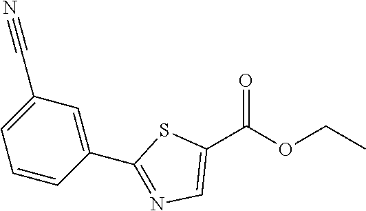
C1(C(OCC)=O)=CN=C(C2=CC(C#N)=CC=C2)S1
